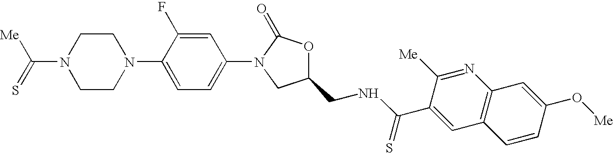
C1=C(F)C(N2CCN(C(=S)[Me])CC2)=CC=C1N1C(=O)OC(CNC(C2=CC3=C(N=C2[Me])C=C(O[Me])C=C3)=S)C1
